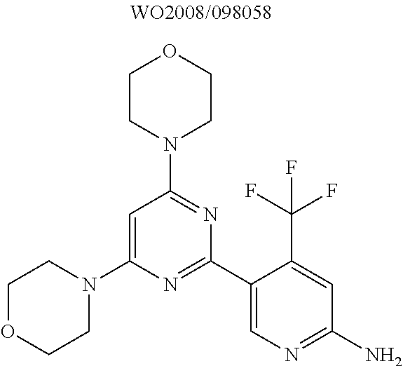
C1=C(N2CCOCC2)N=C(C2=CN=C(N)C=C2C(F)(F)F)N=C1N1CCOCC1
